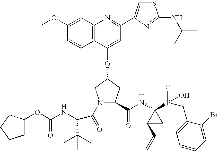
C12=C(C(OC3CN(C(=O)C(C(C)(C)C)NC(OC4CCCC4)=O)C(C(NC4(P(=O)(O)CC5=CC=CC=C5Br)C(C=C)C4)=O)C3)=CC(C3=CSC(NC(C)C)=N3)=N1)C=CC(OC)=C2
